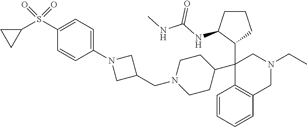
C1=CC=CC2=C1C(C1C(NC(NC)=O)CCC1)(C1CCN(CC3CN(C4=CC=C(S(C5CC5)(=O)=O)C=C4)C3)CC1)CN(CC)C2
